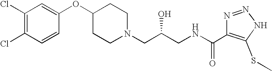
C1(Cl)=C(Cl)C=CC(OC2CCN(CC(CNC(C3=C(SC)NN=N3)=O)O)CC2)=C1
